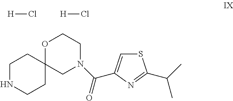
C1NCCC2(C1)CN(C(C1=CSC(C(C)C)=N1)=O)CCO2.[H]Cl.[H]Cl
